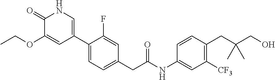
C1(CC(NC2=CC([CF3])=C(CC(CO)(C)C)C=C2)=O)=CC=C(C2=CNC(=O)C(OCC)=C2)C(F)=C1
